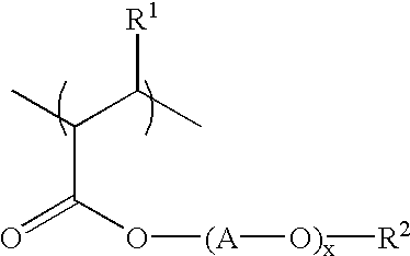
C(C(O[(A][O)x][R2])=O)(C(C)[R1])C
